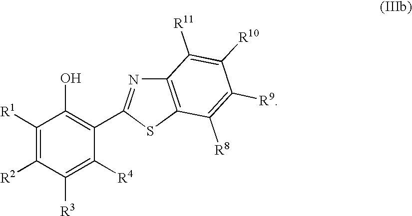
C1([R1])=C([R2])C([R3])=C([R4])C(C2=NC3=C(S2)C([R8])=C([R9])C([R10])=C3[R11])=C1O
